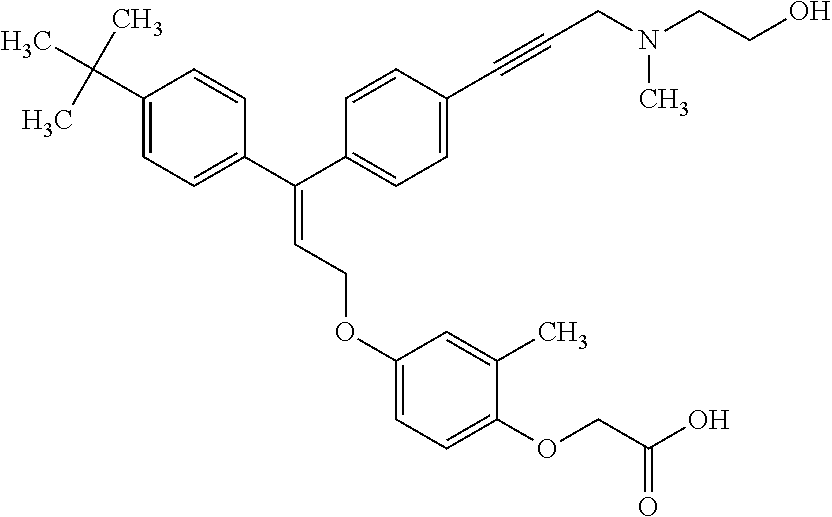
C(=CCOC1=CC=C(OCC(O)=O)C(C)=C1)(C1=CC=C(C(C)(C)C)C=C1)C1=CC=C(C#CCN(CCO)C)C=C1
